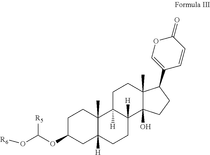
C1C(OC(O[R6])[R5])CC2([H])C(C)(C1)C1([H])C([H])(CC2)C2(O)C(C)(CC1)C(C1=COC(=O)C=C1)CC2
